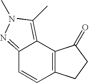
C12=NN(C)C(C)=C1C1=C(C=C2)CCC1=O
